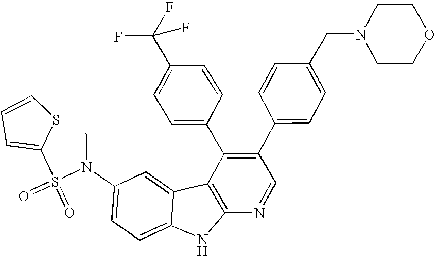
C1=CSC(S(=O)(=O)N(C2=CC=C3C(=C2)C2=C(N3)N=CC(C3=CC=C(CN4CCOCC4)C=C3)=C2C2=CC=C(C(F)(F)F)C=C2)C)=C1
